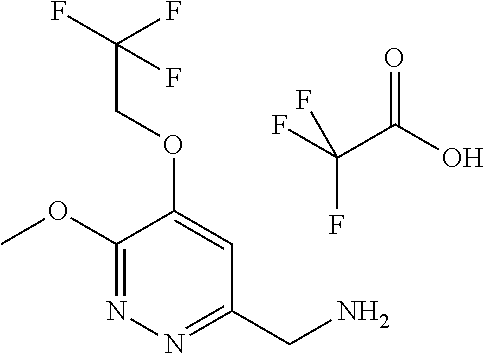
C1(OC)=NN=C(CN)C=C1OCC(F)(F)F.FC(C(O)=O)(F)F
